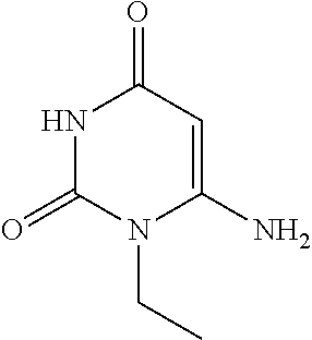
N1C(=O)N(CC)C(N)=CC1=O
